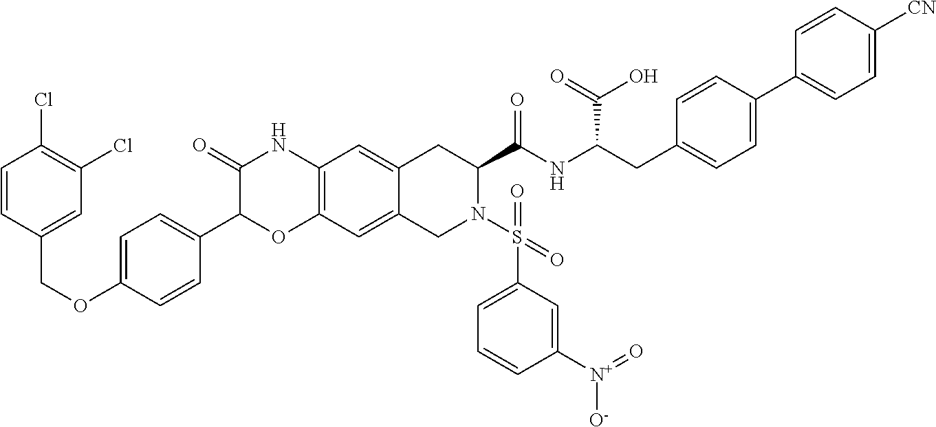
C1=CC(COC2=CC=C(C3OC4=C(NC3=O)C=C3C(=C4)CN(S(C4=CC=CC([N+](=O)[O-])=C4)(=O)=O)C(C(NC(CC4=CC=C(C5=CC=C([CN])C=C5)C=C4)C(=O)O)=O)C3)C=C2)=CC(Cl)=C1Cl
